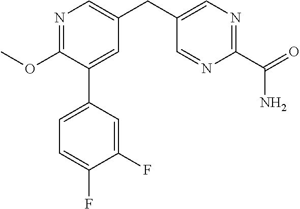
C1(OC)=NC=C(CC2=CN=C(C(=O)N)N=C2)C=C1C1=CC=C(F)C(F)=C1
